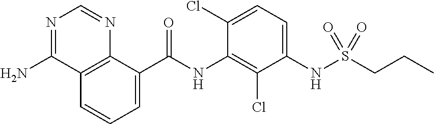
C12=C(C(C(NC3=C(Cl)C(NS(CCC)(=O)=O)=CC=C3Cl)=O)=CC=C1)N=CN=C2N
